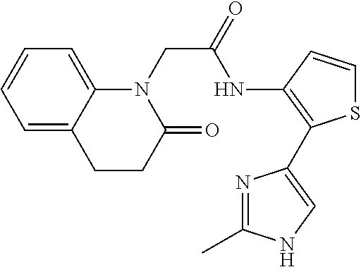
C1C2=CC=CC=C2N(CC(NC2=C(C3=CNC(C)=N3)SC=C2)=O)C(=O)C1
